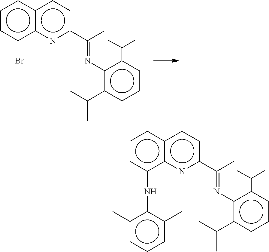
c1cc(Br)c2c(c1)ccc(C(C)=Nc1c(C(C)C)cccc1C(C)C)n2.c1cc(Nc2c(C)cccc2C)c2c(c1)ccc(C(C)=Nc1c(C(C)C)cccc1C(C)C)n2
